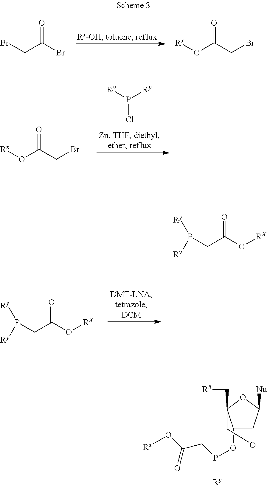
BrCC(Br)=O.[Rx]OC(CBr)=O.P([Ry])(Cl)[Ry].[Rx]OC(CBr)=O.P(CC(O[RX])=O)([Ry])[Ry].P(CC(O[RX])=O)([Ry])[Ry].C1(OP(CC(O[Rx])=O)[Ry])C2C([Nu])OC1(C[R5])CO2
